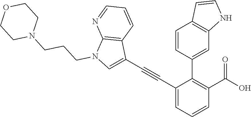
C1=C(C#CC2=CN(CCCN3CCOCC3)C3=C2C=CC=N3)C(C2=CC3=C(C=C2)C=CN3)=C(C(O)=O)C=C1
